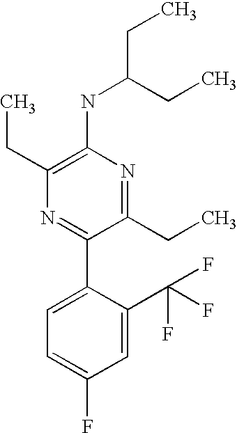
C1(NC(CC)CC)=C(CC)N=C(C2=CC=C(F)C=C2C(F)(F)F)C(CC)=N1
